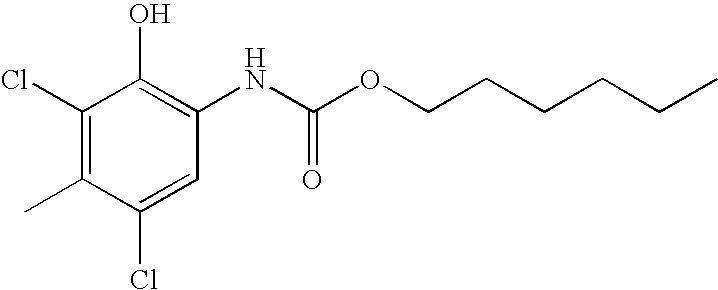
C1(Cl)=C(C)C(Cl)=CC(NC(OCCCCCC)=O)=C1O
